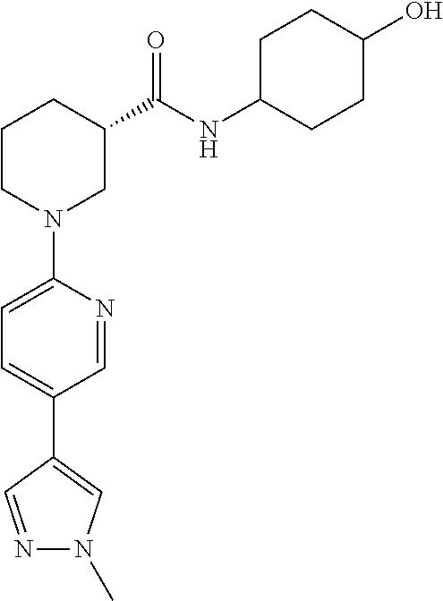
C1=NC(N2CC(C(NC3CCC(O)CC3)=O)CCC2)=CC=C1C1=CN(C)N=C1
